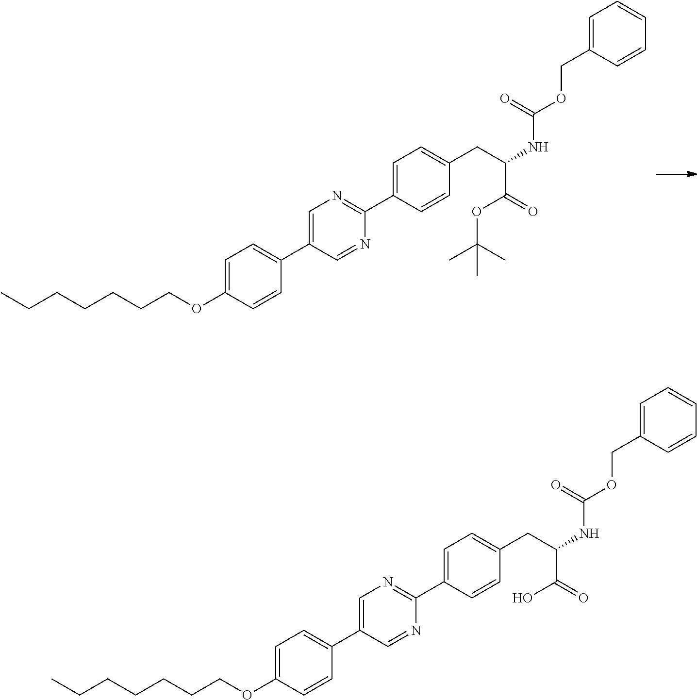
C1=C(OCCCCCCC)C=CC(C2=CN=C(C3=CC=C(CC(NC(OCC4=CC=CC=C4)=O)C(=O)O)C=C3)N=C2)=C1.C1=C(OCCCCCCC)C=CC(C2=CN=C(C3=CC=C(CC(NC(OCC4=CC=CC=C4)=O)C(=O)OC(C)(C)C)C=C3)N=C2)=C1
